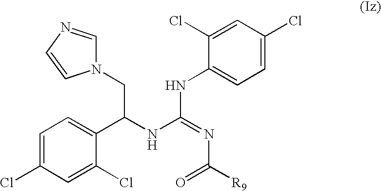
C1=C(Cl)C=C(Cl)C(C(NC(=NC([R9])=O)NC2=CC=C(Cl)C=C2Cl)CN2C=NC=C2)=C1
